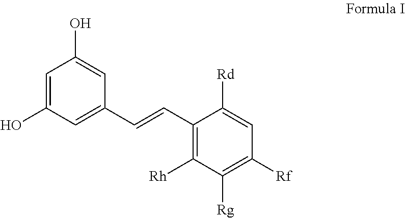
C1=C(O)C=C(C=CC2=C([Rh])C([Rg])=C([Rf])C=C2[Rd])C=C1O
